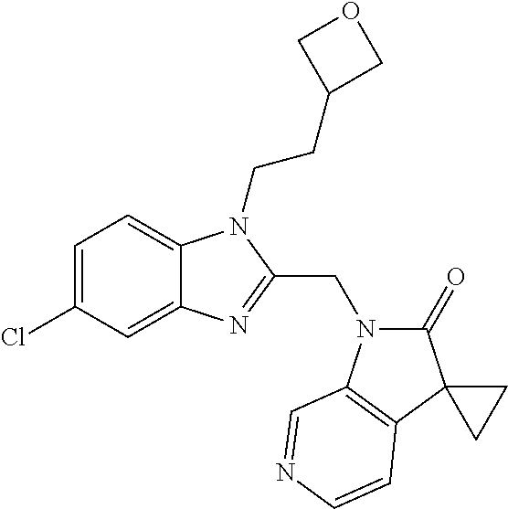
C1=C(Cl)C=C2C(=C1)N(CCC1COC1)C(CN1C(=O)C3(C4=C1C=NC=C4)CC3)=N2
